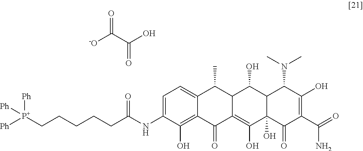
[Ph][P+](CCCCCC(NC1=CC=C2C(=C1O)C(=O)C1=C(O)C3(O)C(C(O)C1C2C)C(N(C)C)C(O)=C(C(=O)N)C3=O)=O)([Ph])[Ph].[-O]C(C(O)=O)=O
